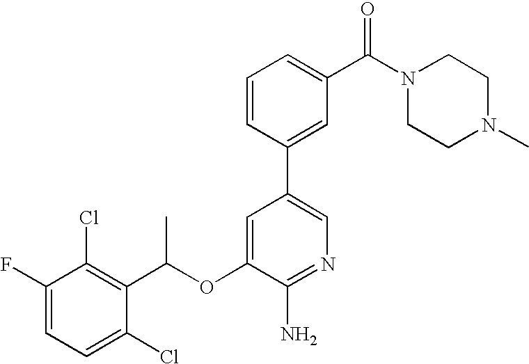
C1=C(F)C(Cl)=C(C(OC2=CC(C3=CC(C(N4CCN(C)CC4)=O)=CC=C3)=CN=C2N)C)C(Cl)=C1
